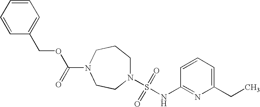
N1(S(=O)(=O)NC2=NC(CC)=CC=C2)CCCN(C(=O)OCC2=CC=CC=C2)CC1
